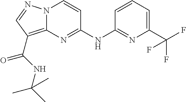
N(C1=NC2=C(C(=O)NC(C)(C)C)C=NN2C=C1)C1=NC(C(F)(F)F)=CC=C1
